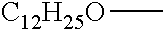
[C12H25O]C
